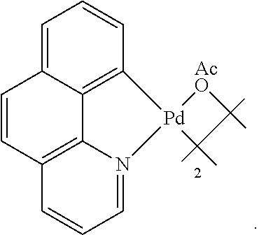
C1=C2C3=C(C=C1)[Pd]([AcO]C)(C)N1=CC=CC(=C31)C=C2
